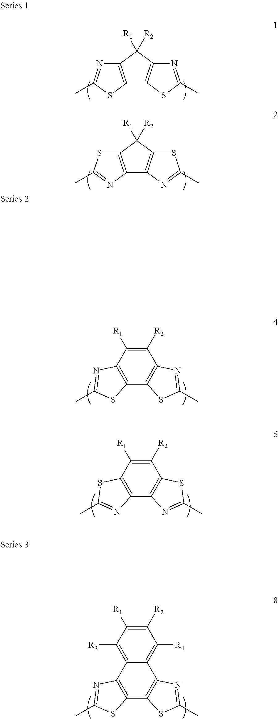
C12=C(C([R1])([R2])C3=C1SC(C)=N3)N=C(C)S2.C12=C(C([R1])([R2])C3=C1N=C(C)S3)SC(C)=N2.C1([R2])=C([R1])C2=C(C3=C1N=C(C)S3)SC(C)=N2.C1([R2])=C([R1])C2=C(C3=C1SC(C)=N3)N=C(C)S2.C1([R2])=C([R1])C([R3])=C2C(=C1[R4])C1=C(C3=C2N=C(C)S3)SC(C)=N1
